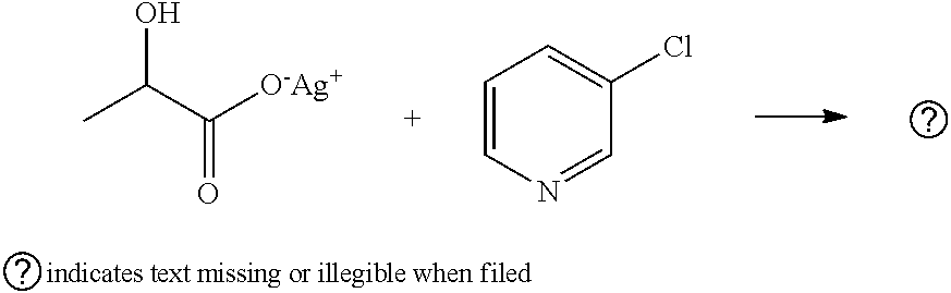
CC(C([O-Ag+])=O)O.C1=CN=CC(Cl)=C1
